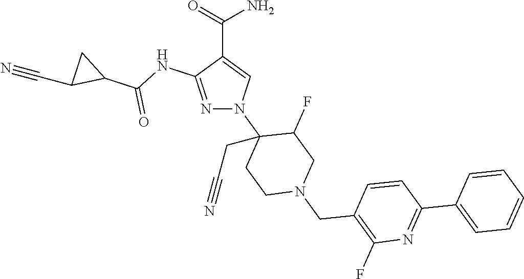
N1=C(NC(C2CC2C#N)=O)C(C(=O)N)=CN1C1(CC#N)CCN(CC2=C(F)N=C(C3=CC=CC=C3)C=C2)CC1F
